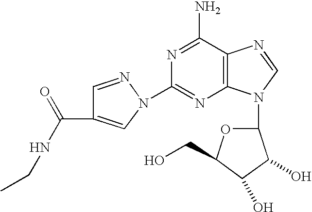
C1(N2C=C(C(NCC)=O)C=N2)=NC2=C(C(N)=N1)N=CN2C1OC(CO)C(O)C1O
